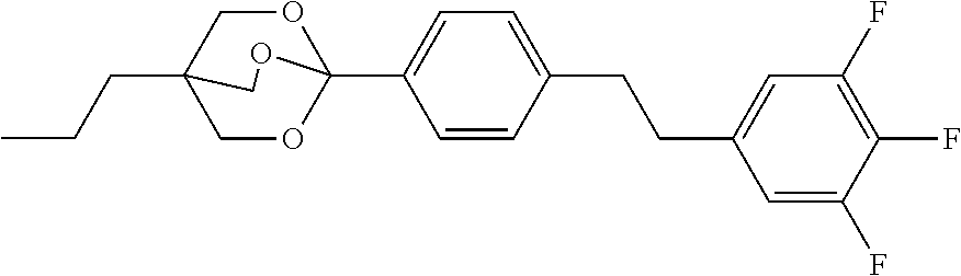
C(CC)C12COC(C3=CC=C(CCC4=CC(F)=C(F)C(F)=C4)C=C3)(OC1)OC2
